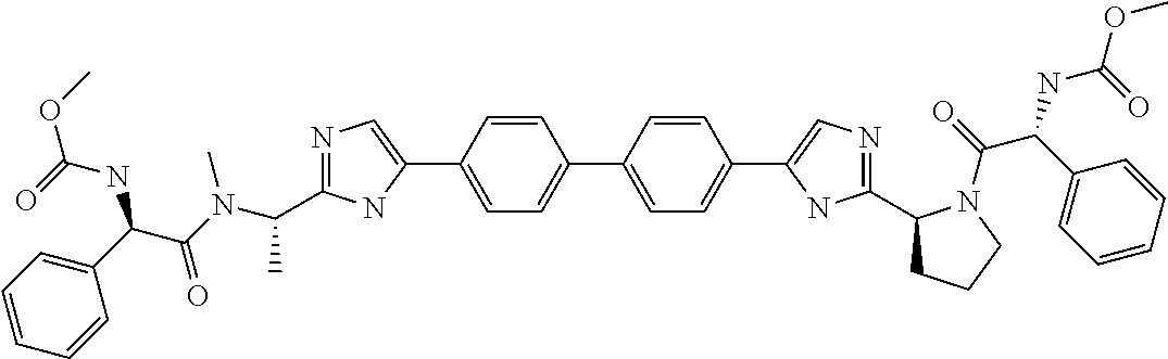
C1=C(C2=CN=C(C(N(C(C(C3=CC=CC=C3)NC(OC)=O)=O)C)C)N2)C=CC(C2=CC=C(C3=CN=C(C4CCCN4C(C(C4=CC=CC=C4)NC(OC)=O)=O)N3)C=C2)=C1
